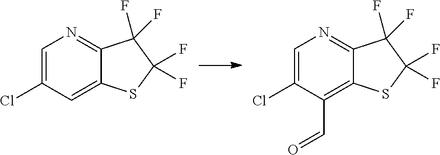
C12=CC(Cl)=CN=C1C(F)(F)C(F)(F)S2.C12=C(C=O)C(Cl)=CN=C1C(F)(F)C(F)(F)S2
